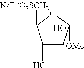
C1(O)C(O)C([OMe])OC1[-O3SCH2].[Na]
